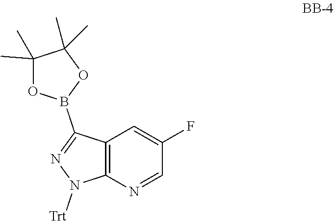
C12=C(N=CC(F)=C1)N([Trt])N=C2B1OC(C)(C)C(C)(C)O1
